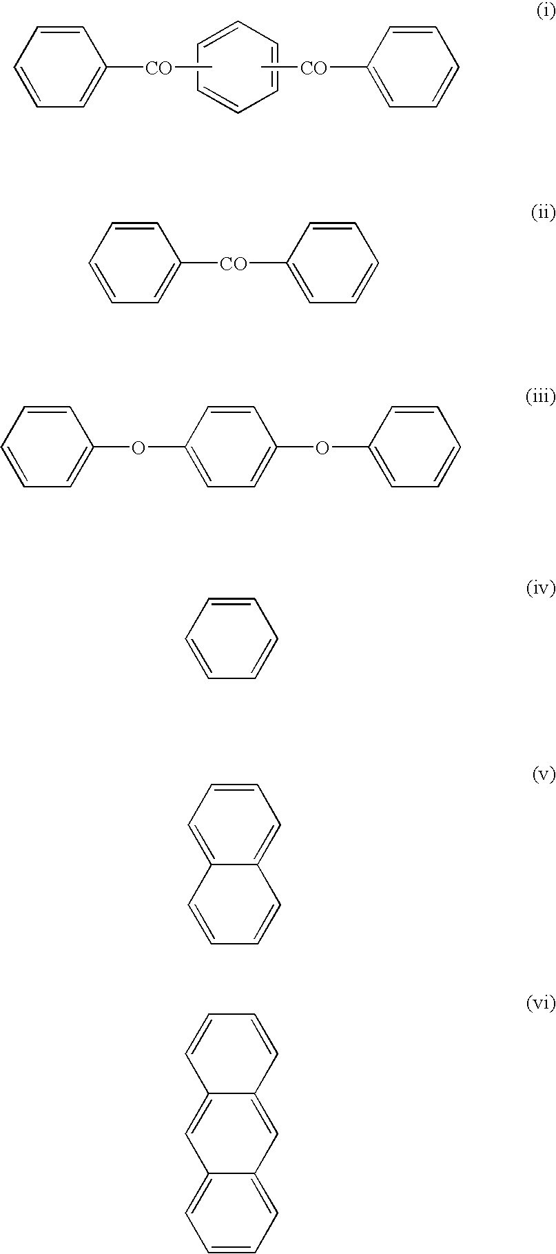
C1=C([CO]C)C=CC=C1.C1=CC=CC=C1.C[CO]C1=CC=CC=C1.C1=C([CO]C2=CC=CC=C2)C=CC=C1.C1=C(OC2=CC=C(OC3=CC=CC=C3)C=C2)C=CC=C1.C1=CC=CC=C1.C1=C2C(=CC=C1)C=CC=C2.C1=C2C(=CC3=CC=CC=C13)C=CC=C2
